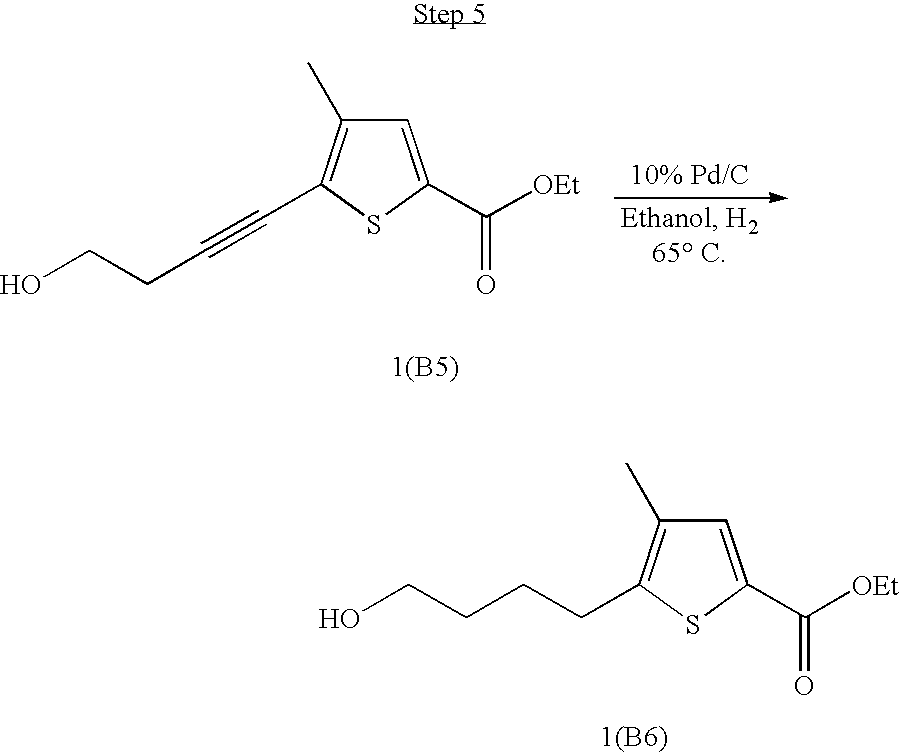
C1=C(C([OEt])=O)SC(C#CCCO)=C1C.[1(B5)].C1=C(C([OEt])=O)SC(CCCCO)=C1C.[1(B6)]
